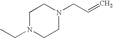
CCN1CCN(CC=C)CC1
